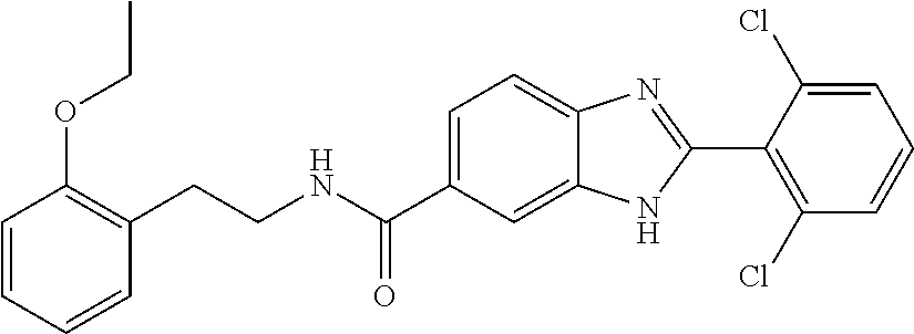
C1=CC=CC(CCNC(C2=CC=C3C(=C2)NC(C2=C(Cl)C=CC=C2Cl)=N3)=O)=C1OCC
